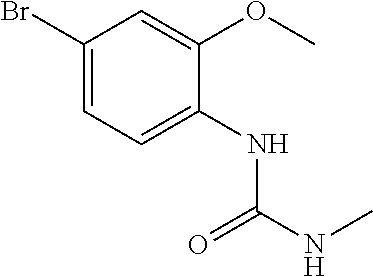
BrC1=CC=C(NC(NC)=O)C(OC)=C1
